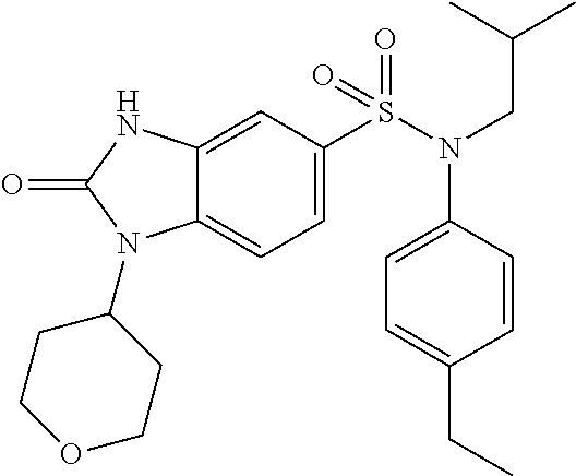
C1=C(S(N(CC(C)C)C2=CC=C(CC)C=C2)(=O)=O)C=C2C(=C1)N(C1CCOCC1)C(=O)N2
